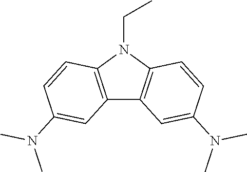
C12=C(N(CC)C3=C1C=C(N(C)C)C=C3)C=CC(N(C)C)=C2
